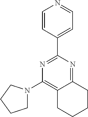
C12=NC(C3=CC=NC=C3)=NC(N3CCCC3)=C1CCCC2
